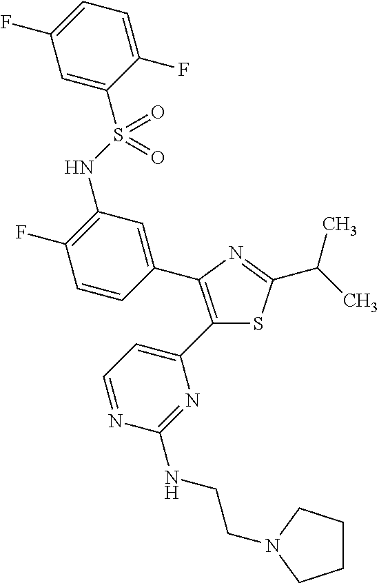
C(C)(C)C1=NC(C2=CC(NS(C3=CC(F)=CC=C3F)(=O)=O)=C(F)C=C2)=C(C2=CC=NC(NCCN3CCCC3)=N2)S1
